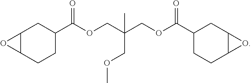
C12C(CCC(C(OCC(COC(C3CCC4C(C3)O4)=O)(COC)C)=O)C1)O2
